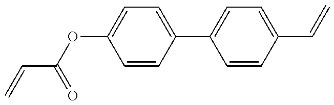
C=CC(=O)OC1=CC=C(C2=CC=C(C=C)C=C2)C=C1
